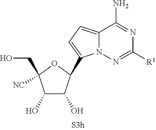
C12=CC=C(C3C(O)C(O)C(CO)([NC])O3)N1N=C([R1])N=C2N
